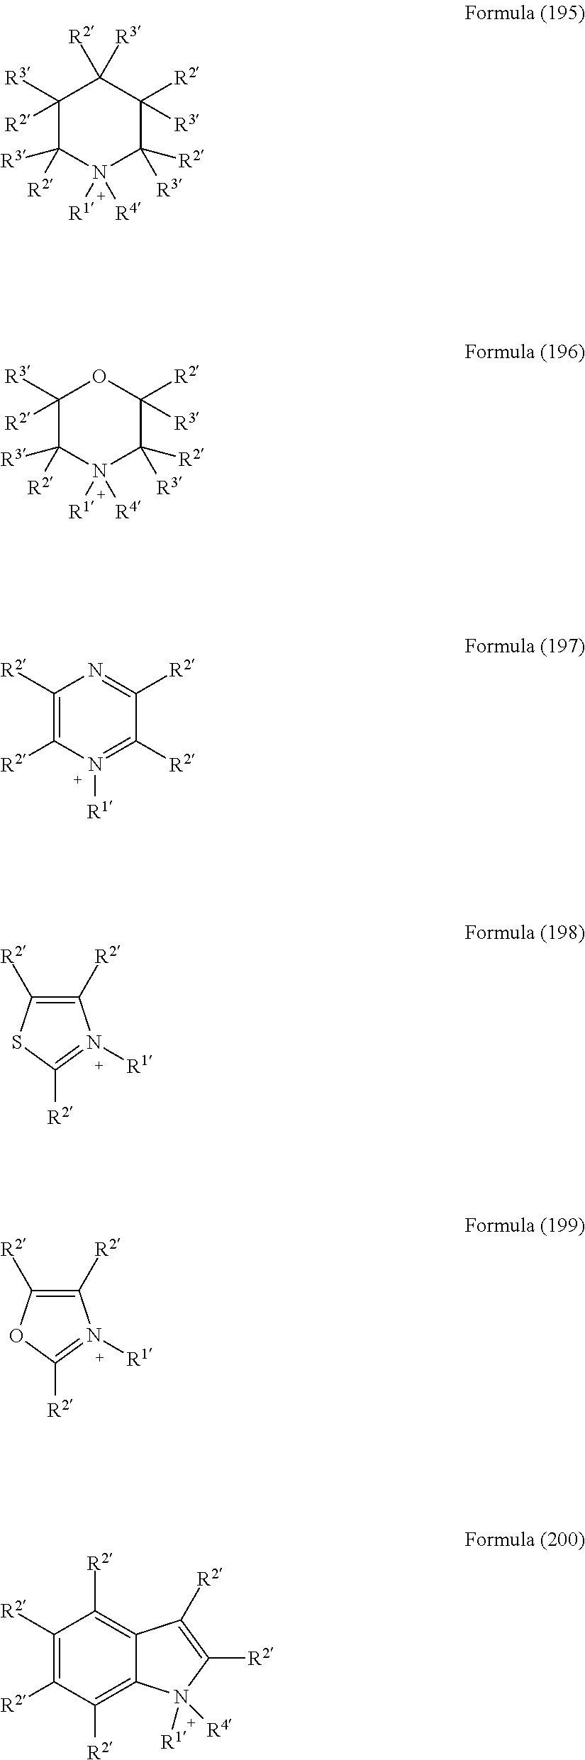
C1([R2])=C([R2])C([R2])=C2C(=C1[R2])C([R2])=C([R2])N2([R4])[R1].C1([R3])([R2])C([R3])([R2])N([R4])([R1])C([R3])([R2])C([R2])([R3])C1([R3])[R2].C1([R2])=C([R2])N([R1])=C([R2])C([R2])=N1.C1([R2])=C([R2])SC([R2])=N1[R1].C1([R2])=C([R2])OC([R2])=N1[R1].C1([R3])([R2])C([R3])([R2])N([R4])([R1])C([R3])([R2])C([R2])([R3])O1
